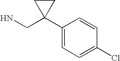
NCC1(C2=CC=C(Cl)C=C2)CC1
